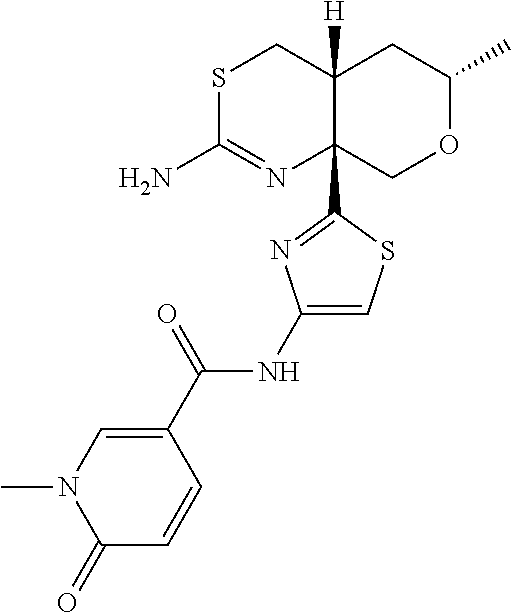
S1C(N)=NC2(C3=NC(NC(C4=CN(C)C(=O)C=C4)=O)=CS3)C([H])(C1)CC(C)OC2
